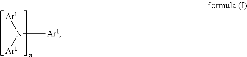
N([Ar1])([Ar1])[Ar1]
